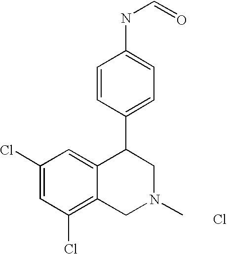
C1=CC(C2C3=CC(Cl)=CC(Cl)=C3CN(C)C2)=CC=C1NC=O.Cl
